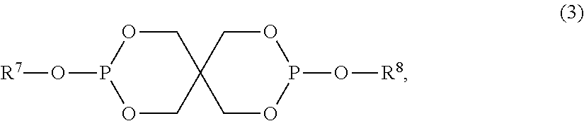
C1OP(O[R7])OCC12COP(O[R8])OC2
